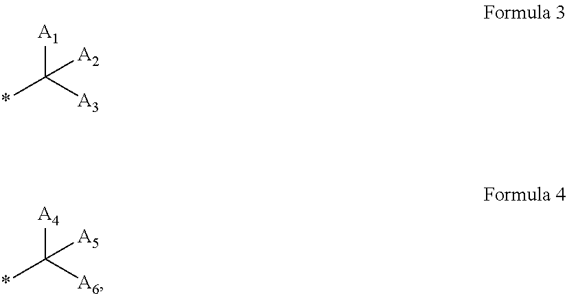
[A1]C([A3])(*)[A2].[A4]C([A6])(*)[A5]
